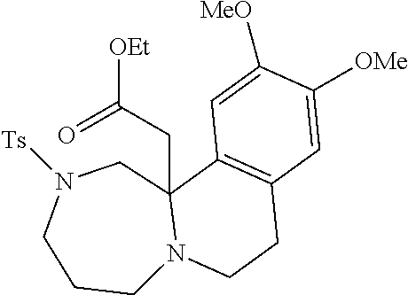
C1CN2C(CC([OEt])=O)(CN([Ts])C1)C1=C(CC2)C=C([OMe])C([MeO])=C1
